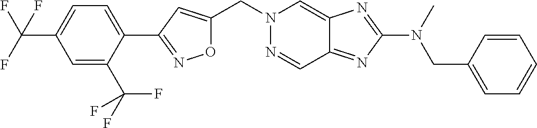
O1C(CN2N=CC3=NC(N(CC4=CC=CC=C4)C)=NC3=C2)=CC(C2=CC=C(C(F)(F)F)C=C2C(F)(F)F)=N1
